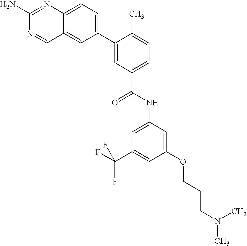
C1(C2=CC=C3C(=C2)C=NC(N)=N3)=CC(C(NC2=CC(C(F)(F)F)=CC(OCCCN(C)C)=C2)=O)=CC=C1C
